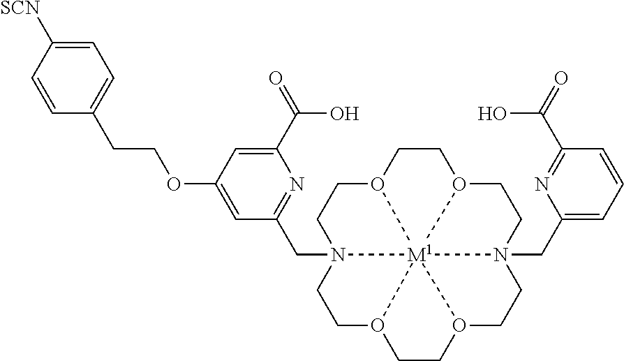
O12CCO3CCN4(CC5=CC=CC(C(O)=O)=N5)CCO5CCO6CCN(CC7=NC(C(O)=O)=CC(OCCC8=CC=C([SCN])C=C8)=C7)(CC1)[M1]23456
